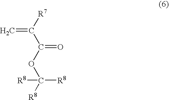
C([R7])(C(OC([R8])([R8])[R8])=O)=C
